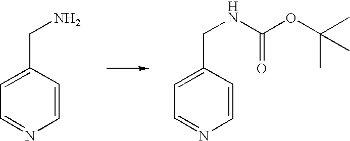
C1=C(CN)C=CN=C1.C1=C(CNC(=O)OC(C)(C)C)C=CN=C1
